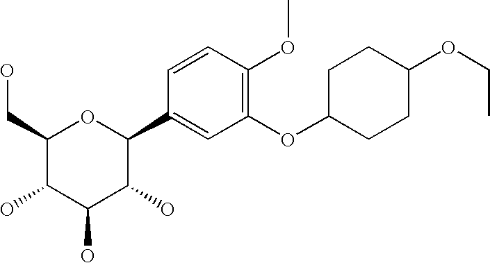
C1(CO)C(O)C(O)C(O)C(C2=CC(OC3CCC(OCC)CC3)=C(OC)C=C2)O1
